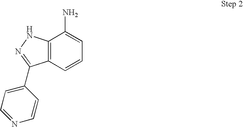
NC1=CC=CC2=C1NN=C2C1=CC=NC=C1
